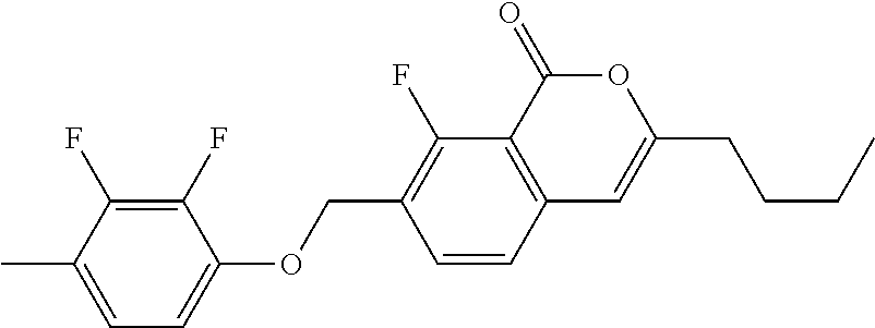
C1=CC2=C(C(F)=C1COC1=CC=C(C)C(F)=C1F)C(=O)OC(CCCC)=C2
